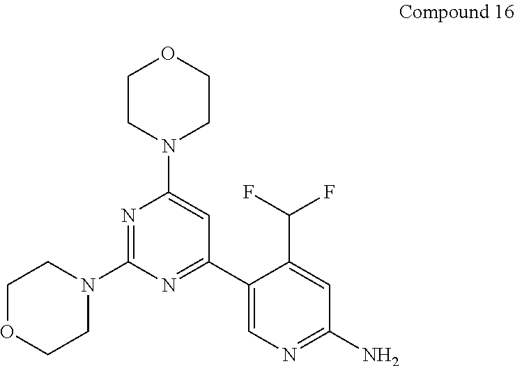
C1OCCN(C2=NC(N3CCOCC3)=CC(C3=CN=C(N)C=C3C(F)F)=N2)C1
